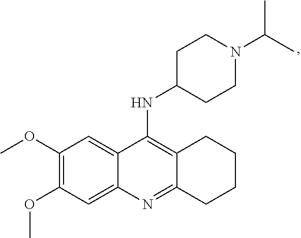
C12=C(NC3CCN(C(C)C)CC3)C3=CC(OC)=C(OC)C=C3N=C1CCCC2
